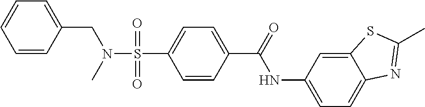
C1(C(=O)NC2=CC=C3C(=C2)SC(C)=N3)=CC=C(S(N(C)CC2=CC=CC=C2)(=O)=O)C=C1
